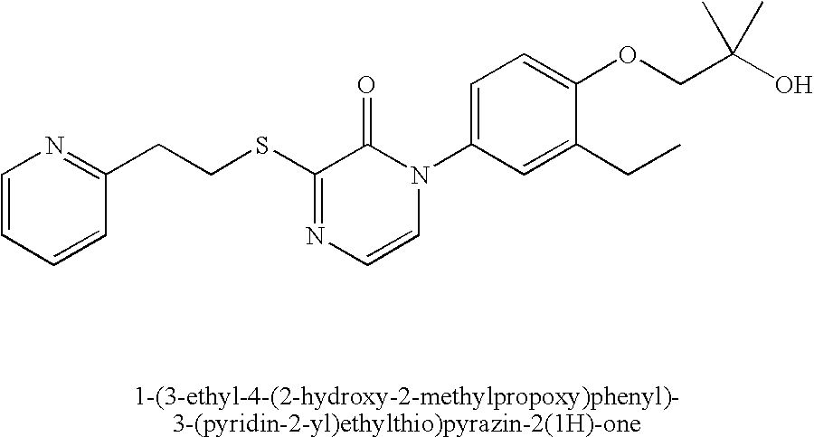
S(C1=NC=CN(C2=CC=C(OCC(O)(C)C)C(CC)=C2)C1=O)CCC1=NC=CC=C1
